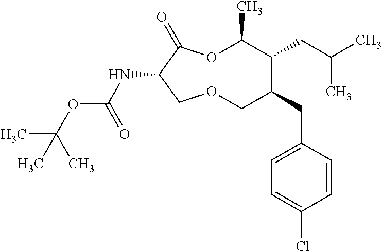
N(C1C(=O)OC(C)C(CC(C)C)C(CC2=CC=C(Cl)C=C2)COC1)C(OC(C)(C)C)=O
